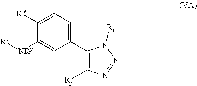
C1(C2=CC=C([Rw])C([NRy][Rx])=C2)=C([Rj])N=NN1[Ri]
